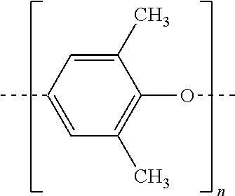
C1=C(C)C=C(C)C(OC)=C1C
